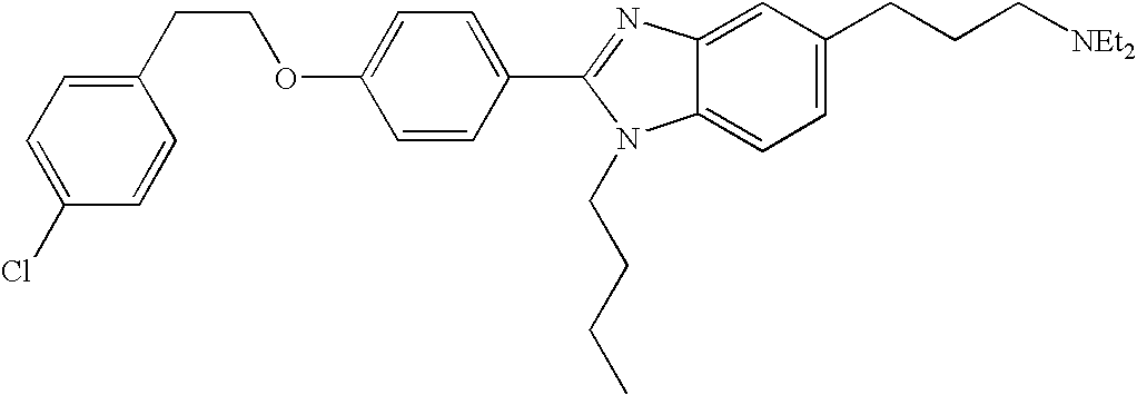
C1(CCOC2=CC=C(C3=NC4=CC(CCC[NEt2])=CC=C4N3CCCC)C=C2)=CC=C(Cl)C=C1
